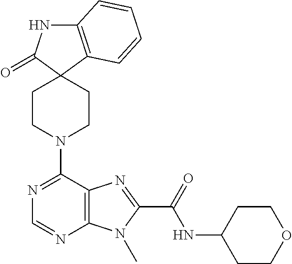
C12=C(C=CC=C1)C1(C(=O)N2)CCN(C2=NC=NC3=C2N=C(C(NC2CCOCC2)=O)N3C)CC1
